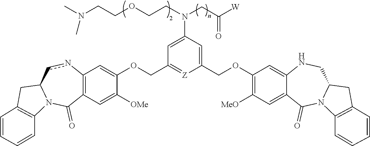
C(OCCN(CC([W])=O)C1=CC(COC2=CC3=C(C=C2[OMe])C(=O)N2C(cn3)CC3=C2C=CC=C3)=[Z]C(COC2=C([MeO])C=C3C(=C2)NCC2N(C3=O)C3=C(C2)C=CC=C3)=C1)CN(C)C
